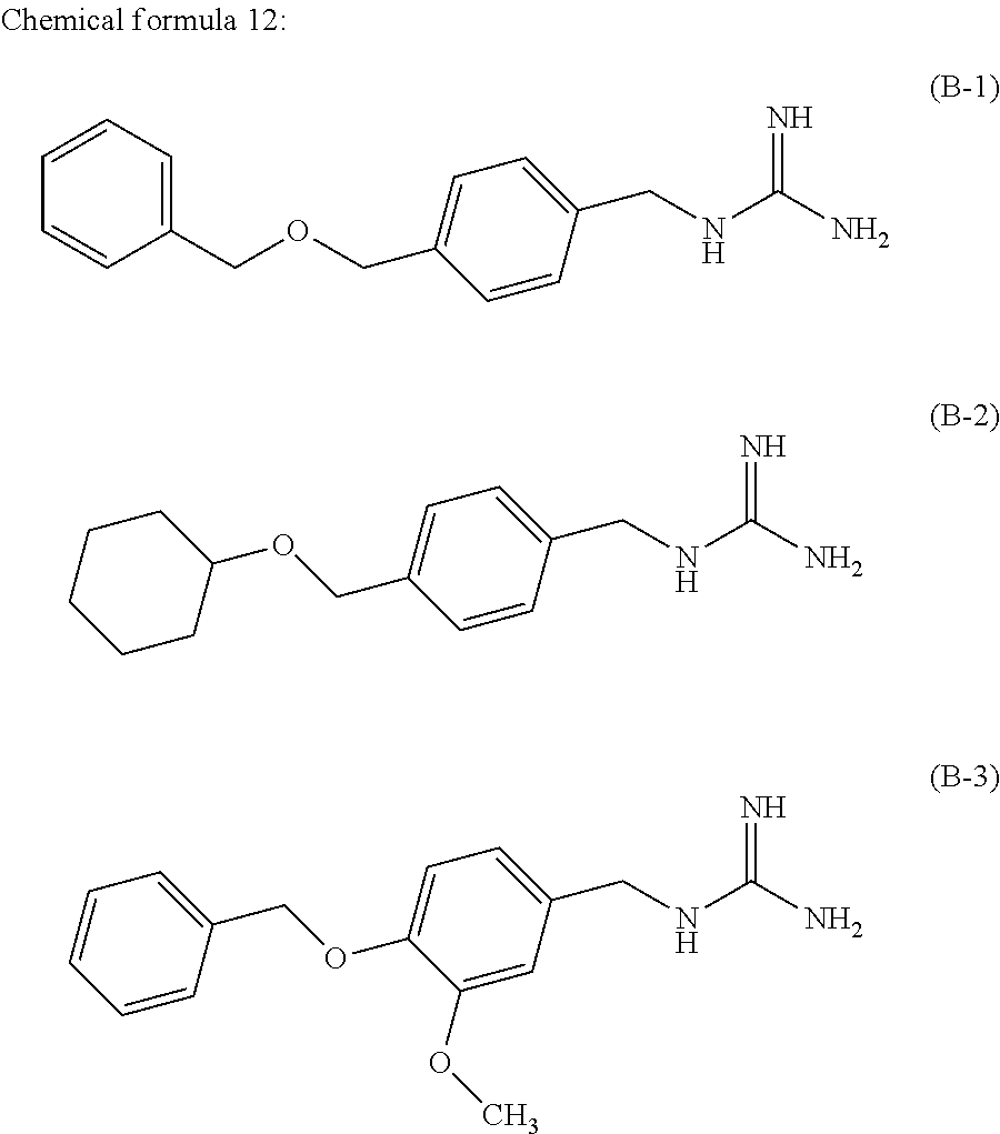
C1(COCC2=CC=CC=C2)=CC=C(CNC(N)=N)C=C1.C1(COC2CCCCC2)=CC=C(CNC(N)=N)C=C1.C1(OCC2=CC=CC=C2)=CC=C(CNC(N)=N)C=C1OC
